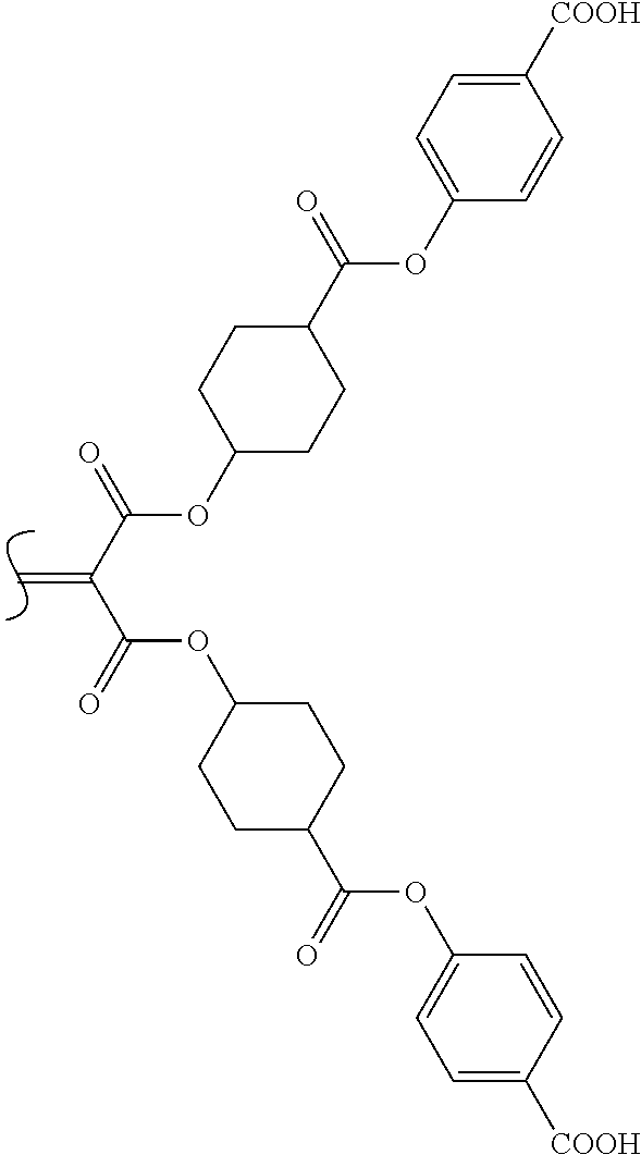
C=C(C(=O)OC1CCC(C(=O)OC2=CC=C([COOH])C=C2)CC1)C(=O)OC1CCC(C(=O)OC2=CC=C([COOH])C=C2)CC1
